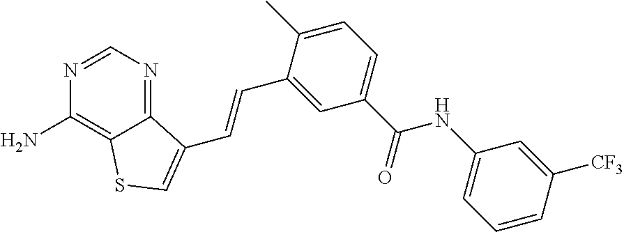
C1=NC(N)=C2C(=N1)C(C=CC1=CC(C(NC3=CC=CC([CF3])=C3)=O)=CC=C1C)=CS2
